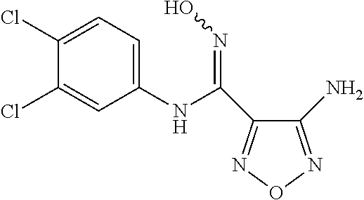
C1(NC(=NO)C2=NON=C2N)=CC=C(Cl)C(Cl)=C1
